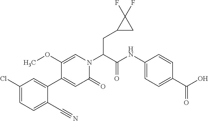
C1(C#N)=CC=C(Cl)C=C1C1=CC(=O)N(C(CC2CC2(F)F)C(NC2=CC=C(C(O)=O)C=C2)=O)C=C1OC
